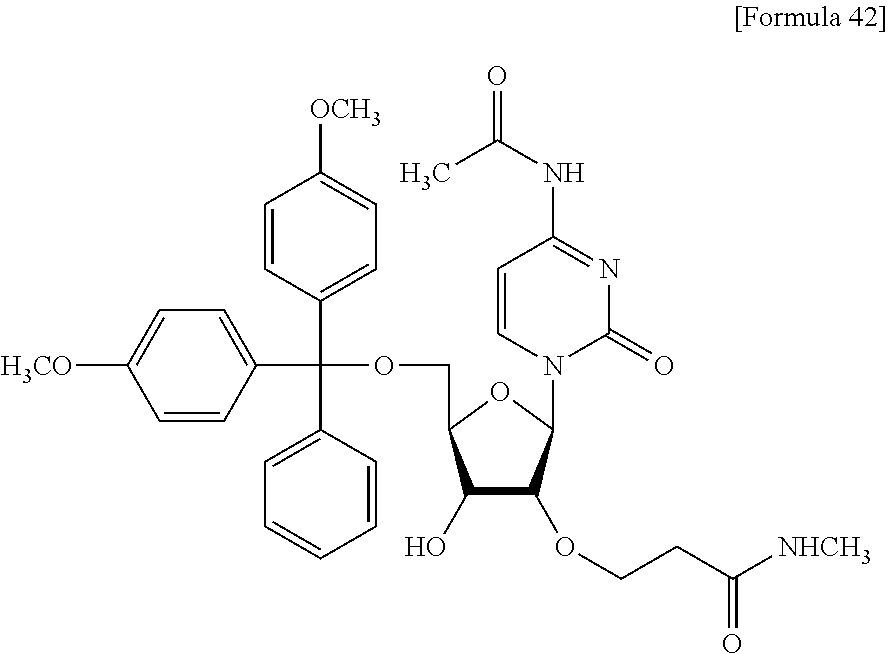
C1(O)C(OCCC([NHCH3])=O)C(N2C(=O)N=C(NC(C)=O)C=C2)OC1COC(C1=CC=C([OCH3])C=C1)(C1=CC=C([H3CO])C=C1)C1=CC=CC=C1
